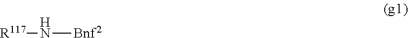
[R117]N[Bnf2]
